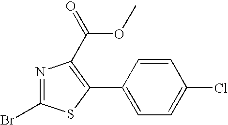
N1=C(Br)SC(C2=CC=C(Cl)C=C2)=C1C(OC)=O
